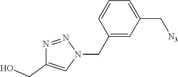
N1=NN(CC2=CC(C[N3])=CC=C2)C=C1CO
